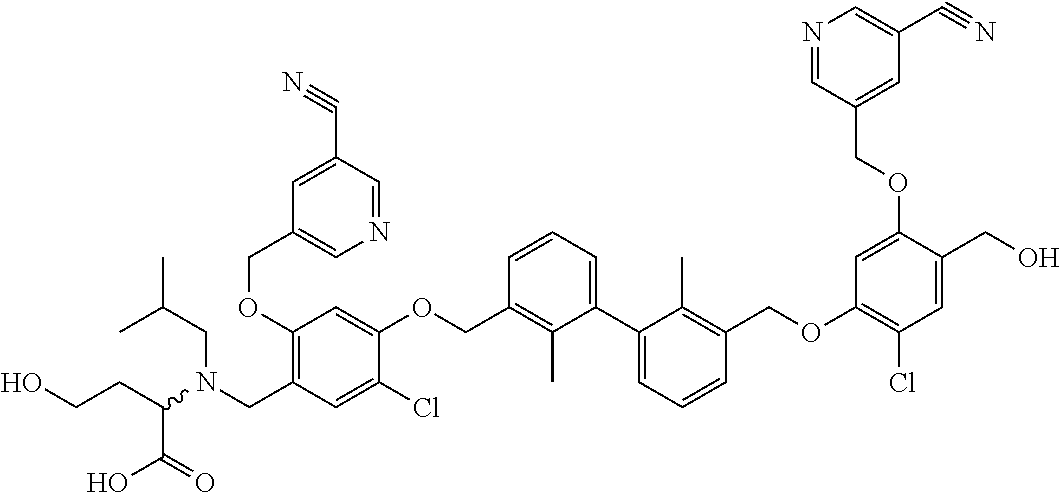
C(C(N(CC1=C(OCC2=CN=CC(C#N)=C2)C=C(OCC2=C(C)C(C3=CC=CC(COC4=C(Cl)C=C(CO)C(OCC5=CC(C#N)=CN=C5)=C4)=C3C)=CC=C2)C(Cl)=C1)CC(C)C)C(=O)O)CO
